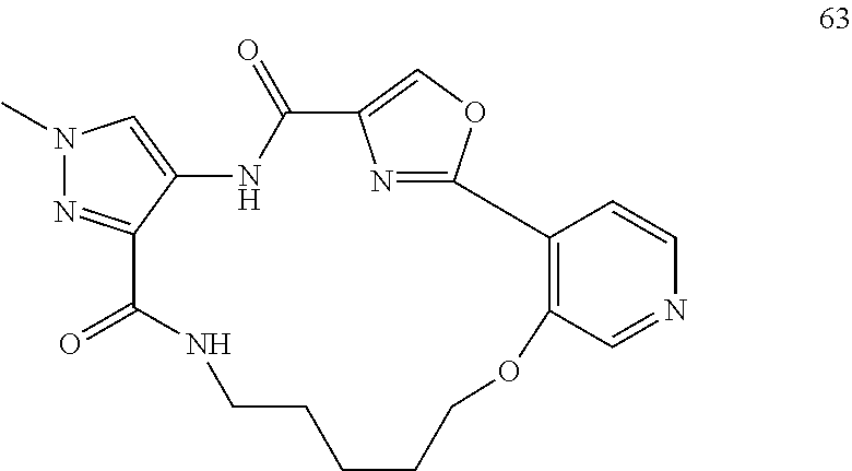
N1(C)N=C2C(=C1)NC(=O)C1=COC(=N1)C1=C(C=NC=C1)OCCCCCNC2=O
